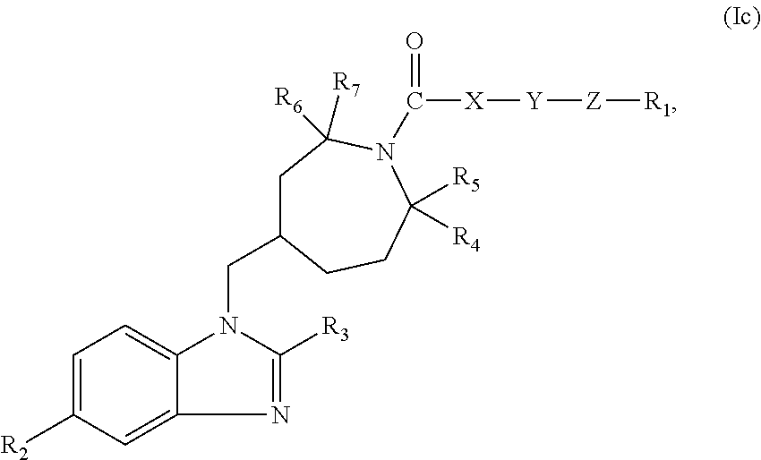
C(=O)([X][Y][Z][R1])N1C([R5])([R4])CCC(CN2C3=CC=C([R2])C=C3N=C2[R3])CC1([R6])[R7]
